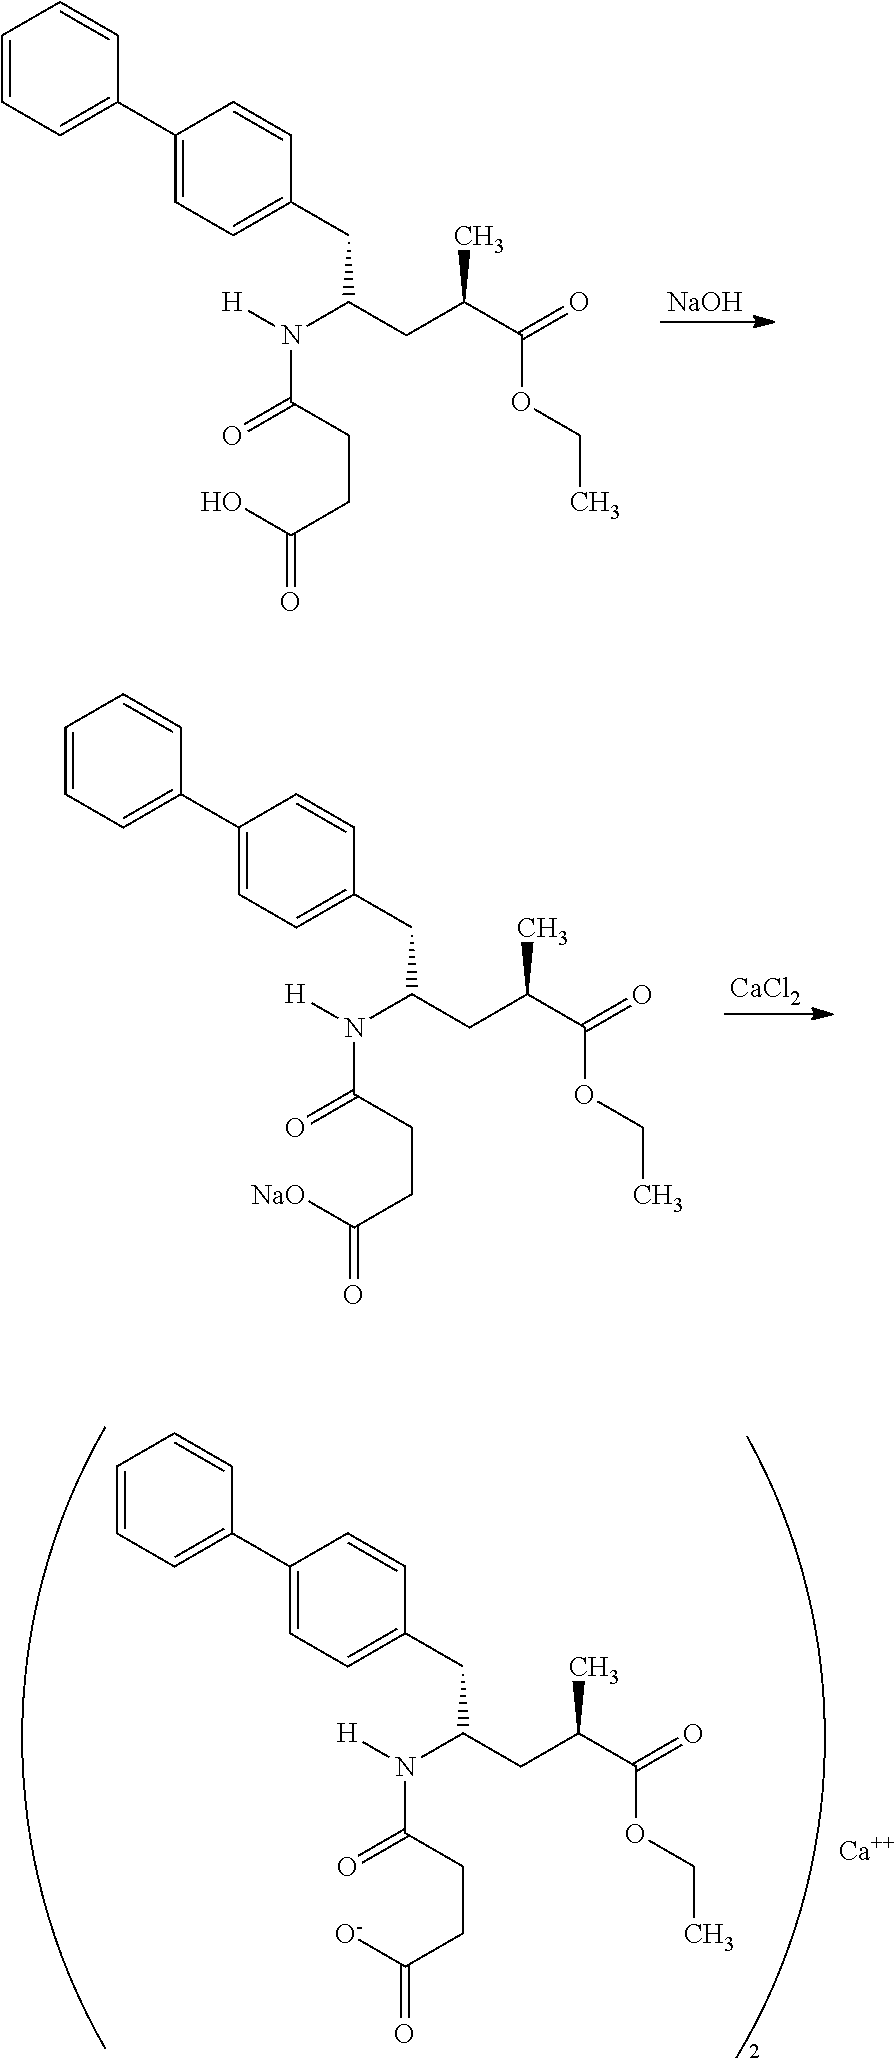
C1=CC=C(C2=CC=C(CC(N([H])C(CCC(O)=O)=O)CC(C(=O)OCC)C)C=C2)C=C1.[NaOH].C1=CC=C(C2=CC=C(CC(N([H])C(CCC([NaO])=O)=O)CC(C(=O)OCC)C)C=C2)C=C1.[CaCl2].C1=CC=C(C2=CC=C(CC(N([H])C(CCC([O-])=O)=O)CC(C(=O)OCC)C)C=C2)C=C1.[Ca]
